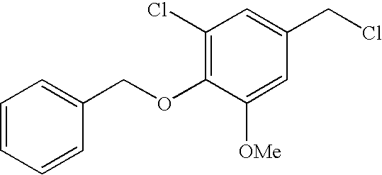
C1=CC=CC(COC2=C(Cl)C=C(CCl)C=C2[OMe])=C1
